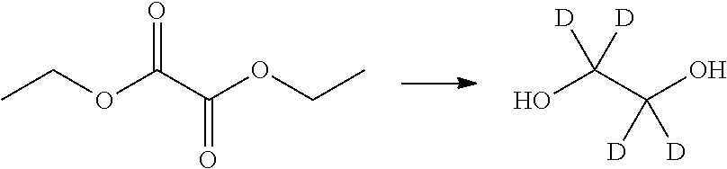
CCOC(C(OCC)=O)=O.OC(C(O)([D])[D])([D])[D]
